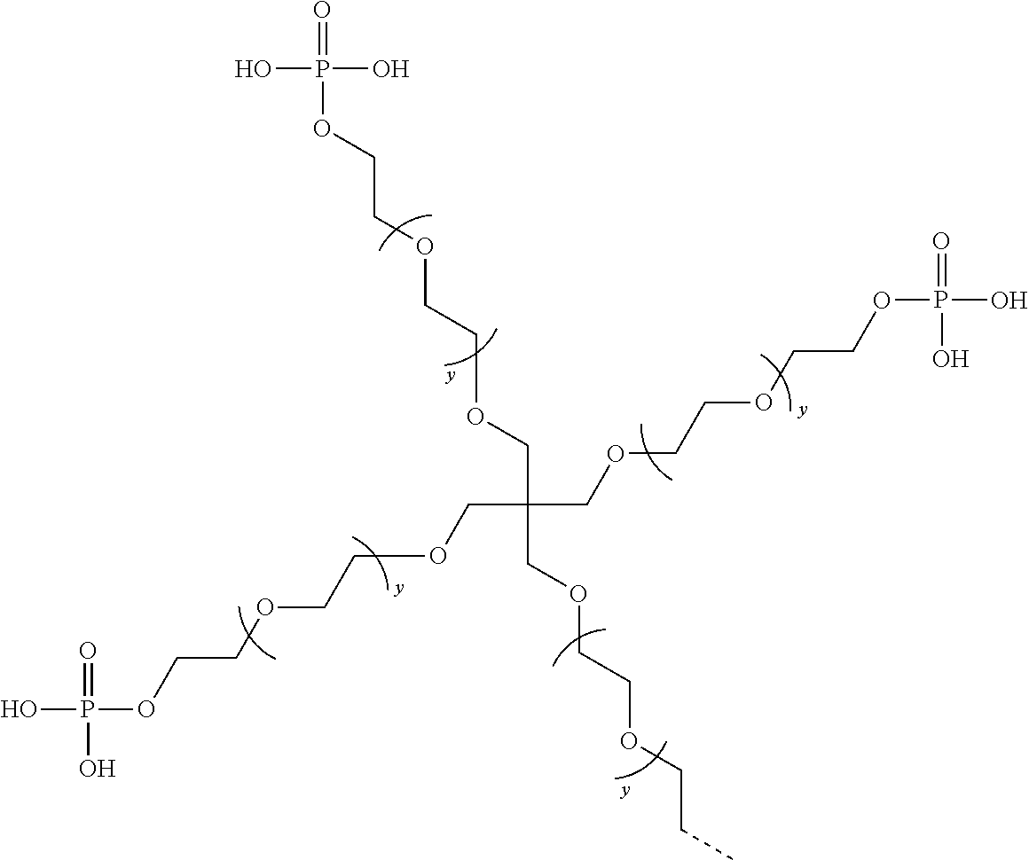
O(CCOCCOCC(COCCOCCOP(=O)(O)O)(COCCOCCOP(=O)(O)O)COCCOCCC)P(O)(O)=O
